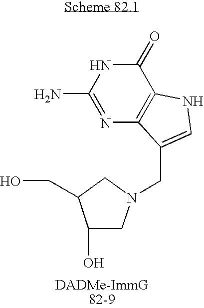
N1=C(N)NC(=O)C2=C1C(CN1CC(O)C(CO)C1)=CN2
